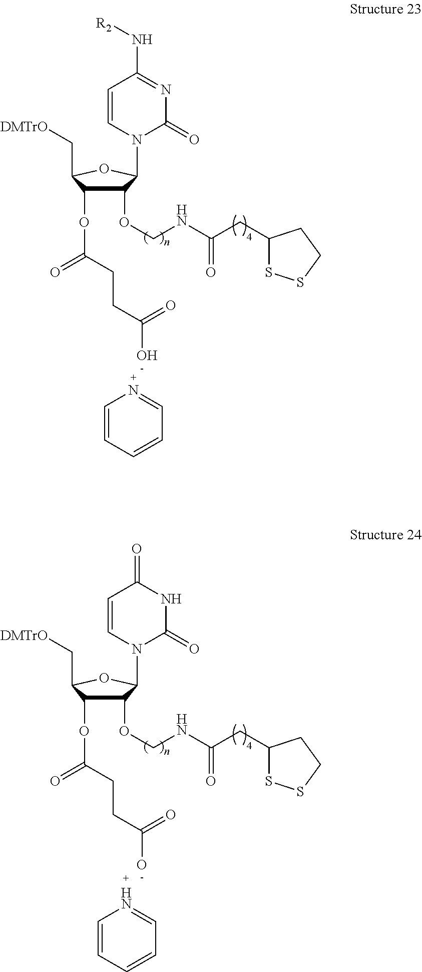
C1=CC=CC=N1.C1(OCNC(CC2SSCC2)=O)C(OC(=O)CCC(O)=O)C(C[DMTrO])OC1N1C(=O)N=C(N[R2])C=C1.C1=CC=CC=N1.C1(OCNC(CC2SSCC2)=O)C(OC(=O)CCC(O)=O)C(C[DMTrO])OC1N1C(=O)NC(=O)C=C1
